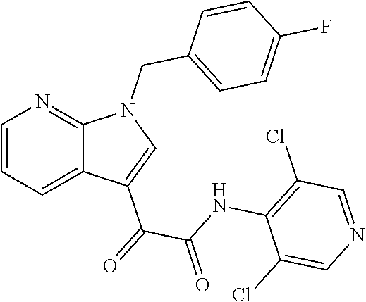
C1=CC=C2C(=N1)N(CC1=CC=C(F)C=C1)C=C2C(=O)C(NC1=C(Cl)C=NC=C1Cl)=O
